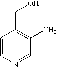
C1=CN=CC(C)=C1CO
